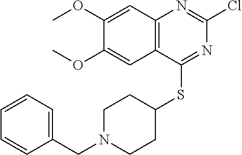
C12=C(C(SC3CCN(CC4=CC=CC=C4)CC3)=NC(Cl)=N1)C=C(OC)C(OC)=C2
